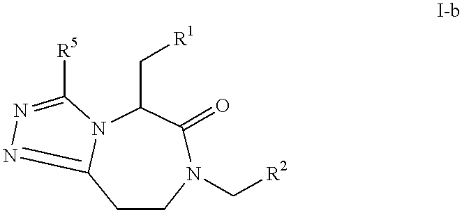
C1CN(C[R2])C(=O)C(C[R1])N2C1=NN=C2[R5]
